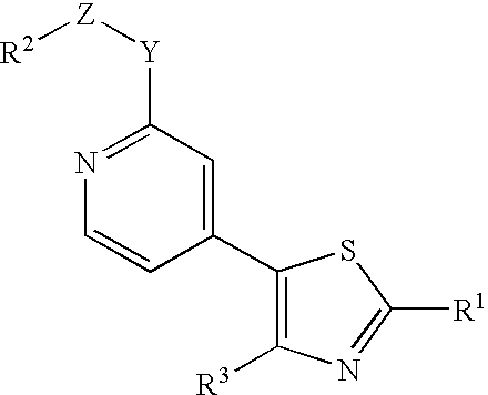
C1([Y][Z][R2])=NC=CC(C2=C([R3])N=C([R1])S2)=C1
